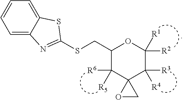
C1=C2C(=CC=C1)SC(SCC1C([R5])([R6])C3(C([R4])([R3])C([R2])([R1])O1)OC3)=N2
